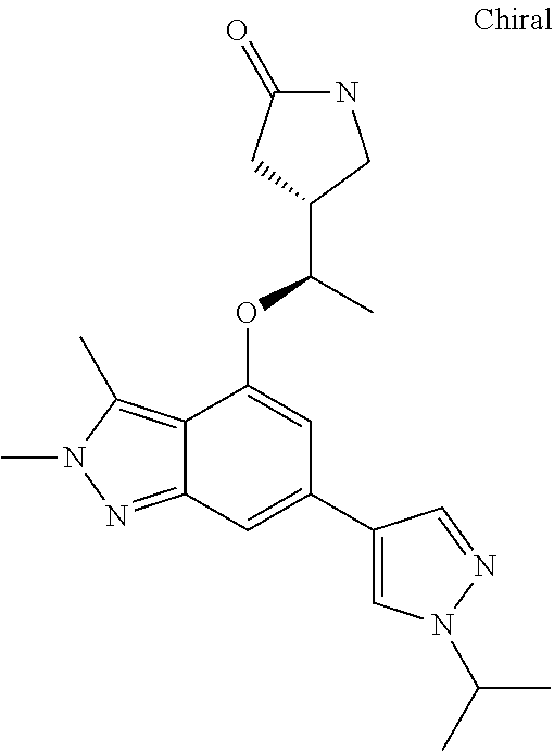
N1C(=O)CC(C(C)OC2=CC(C3=CN(C(C)C)N=C3)=CC3=NN(C)C(C)=C23)C1
